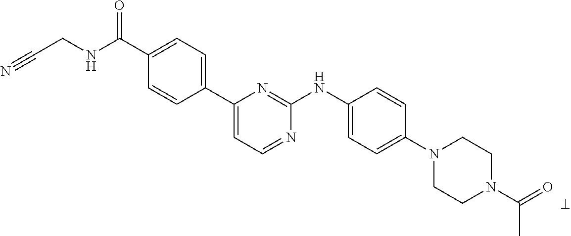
C1(C(NCC#N)=O)=CC=C(C2=CC=NC(NC3=CC=C(N4CCN(C(=O)C)CC4)C=C3)=N2)C=C1
